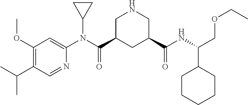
C1(OC)=C(C(C)C)C=NC(N(C(C2CC(C(NC(COCC)C3CCCCC3)=O)CNC2)=O)C2CC2)=C1
